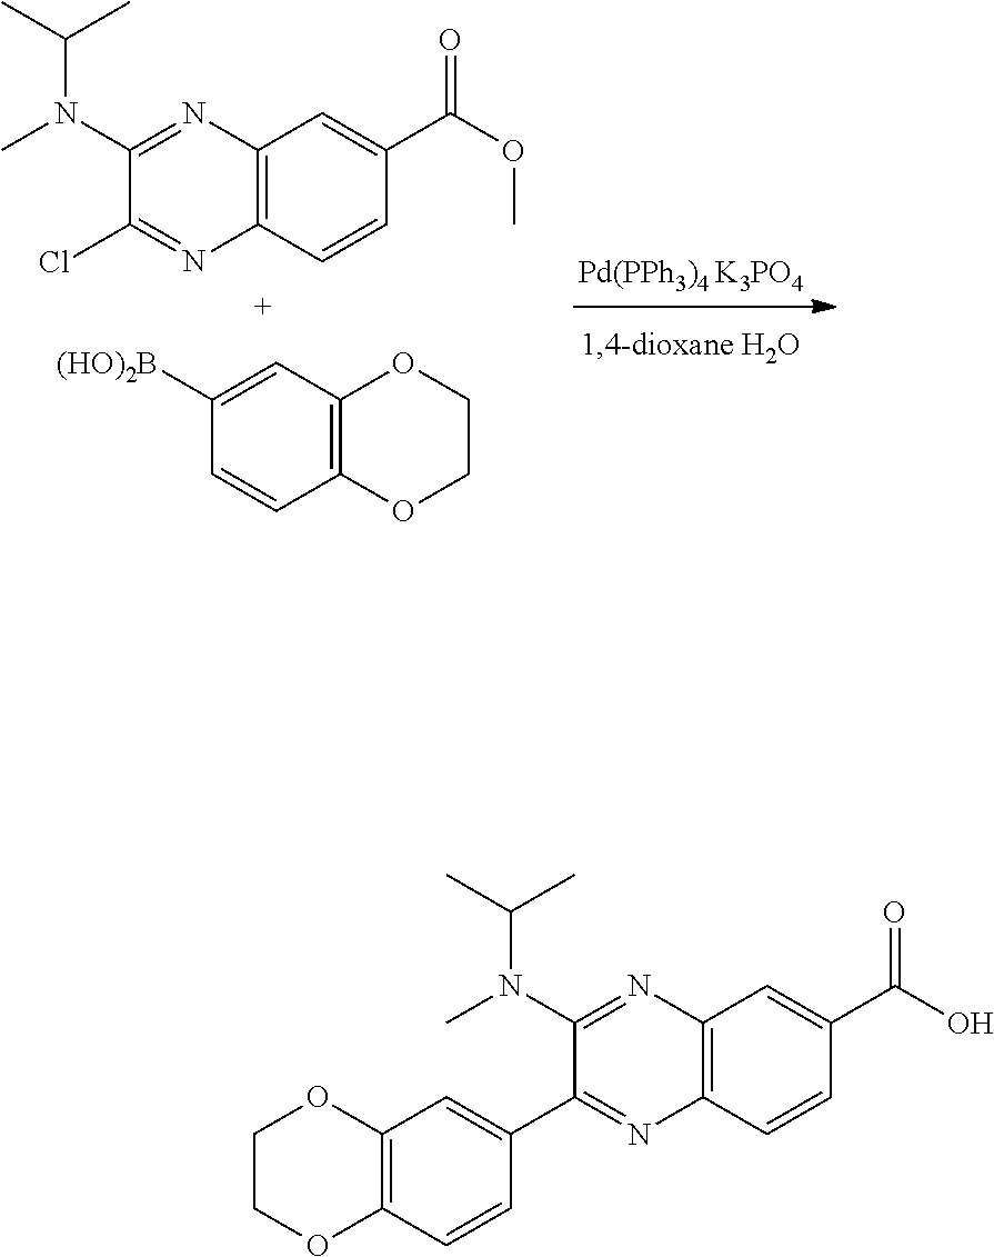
C1=C(C2=NC3=C(C=C(C(O)=O)C=C3)N=C2N(C)C(C)C)C=CC2=C1OCCO2.C12=C(C=CC(C(OC)=O)=C1)N=C(Cl)C(N(C)C(C)C)=N2.C1=C([(HO)2B])C=CC2=C1OCCO2.[Pd(PPh3)4 K3PO4]
